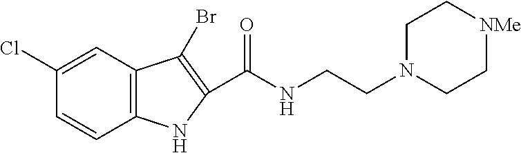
C1(Cl)=CC2=C(C=C1)NC(C(NCCN1CC[NMe]CC1)=O)=C2Br
